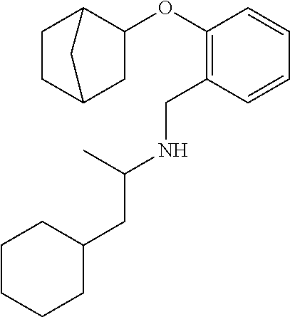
C1(CC(NCC2=C(OC3C4CCC(C3)C4)C=CC=C2)C)CCCCC1
